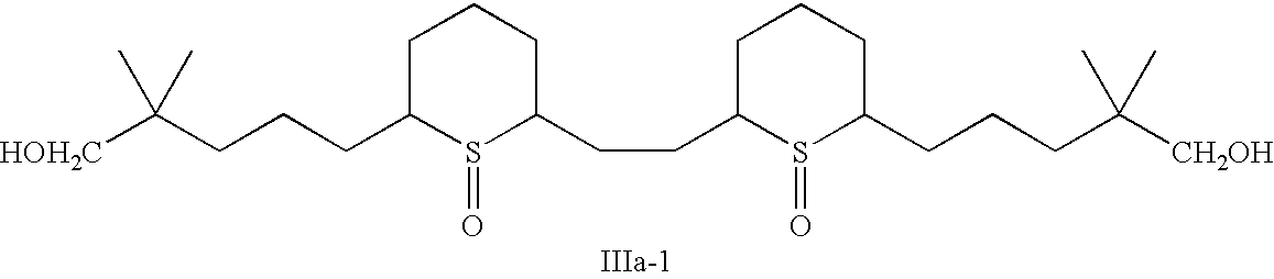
C1C(CCCC([HOH2C])(C)C)S(=O)C(CCC2S(=O)C(CCCC([CH2OH])(C)C)CCC2)CC1
